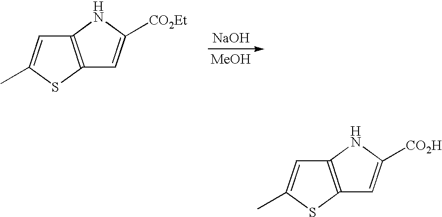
[NaOH].[MeOH].C12=C(NC([CO2Et])=C1)C=C(C)S2.C12=C(NC([CO2H])=C1)C=C(C)S2
